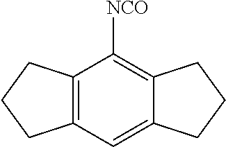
C12=C(C=C3C(=C1[NCO])CCC3)CCC2
